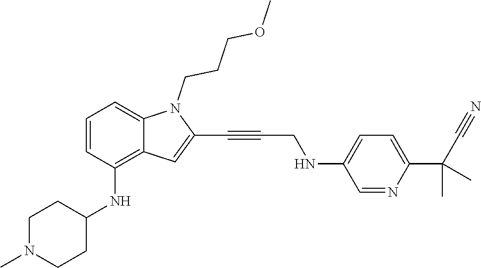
C1=NC(C(C#N)(C)C)=CC=C1NCC#CC1=CC2=C(NC3CCN(C)CC3)C=CC=C2N1CCCOC
